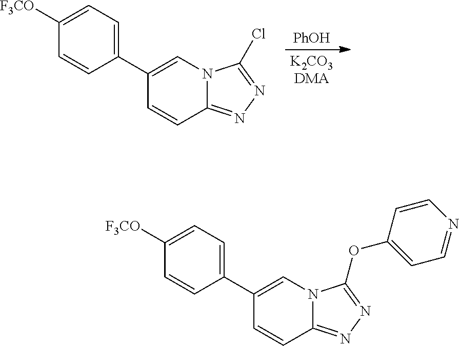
[PhOH].[K2CO3DMA].C1=CC(C2=CN3C(=NN=C3Cl)C=C2)=CC=C1[F3CO].C1=CC(C2=CN3C(=NN=C3OC3=CC=NC=C3)C=C2)=CC=C1[F3CO]
